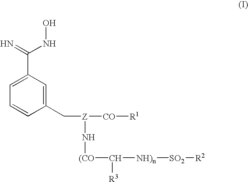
C1=C(C[Z]([CO][R1])N[(CO]C([NH)n][SO2][R2])[R3])C=CC=C1C(=N)NO
